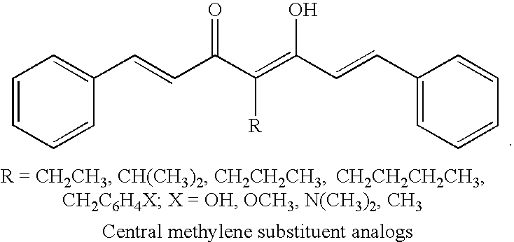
C1=CC=CC(C=CC(C(=C(C=CC2=CC=CC=C2)O)[R])=O)=C1
